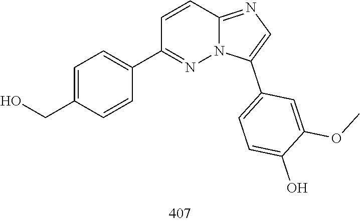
C1=CC(C2=CC=C(CO)C=C2)=NN2C1=NC=C2C1=CC=C(O)C(OC)=C1
